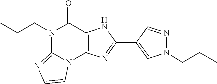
N1(CCC)C2=NC=CN2C2=C(C1=O)NC(C1=CN(CCC)N=C1)=N2
